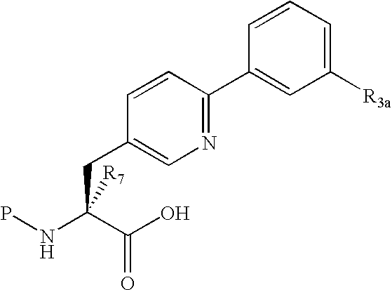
N1=C(C2=CC([R3a])=CC=C2)C=CC(CC(NP)(C(O)=O)[R7])=C1
